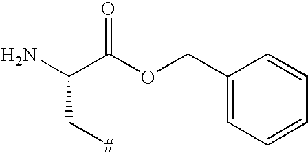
C1(COC(C(N)C[#])=O)=CC=CC=C1
